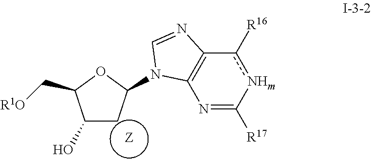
[Z].C1(O)CC(N2C3=C(c([R16])[NHm]C([R17])=N3)N=C2)OC1C[R1O]
